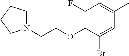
C1(F)=C(OCCN2CCCC2)C(Br)=CC(C)=C1
